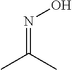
CC(C)=NO
